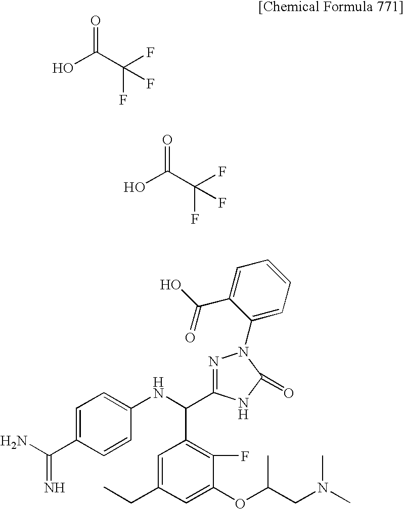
C1(OC(CN(C)C)C)=CC(CC)=CC(C(NC2=CC=C(C(N)=N)C=C2)C2=NN(C3=CC=CC=C3C(=O)O)C(=O)N2)=C1F.OC(=O)C(F)(F)F.OC(=O)C(F)(F)F
